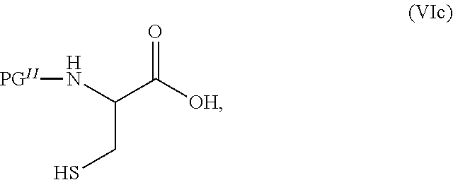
O=C([OH])C(CS)N[PGII]
